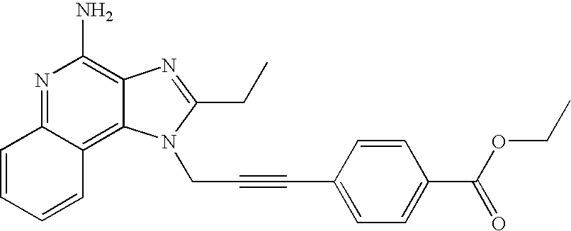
N1=C2C(=C3C(=C1N)N=C(CC)N3CC#CC1=CC=C(C(OCC)=O)C=C1)C=CC=C2
